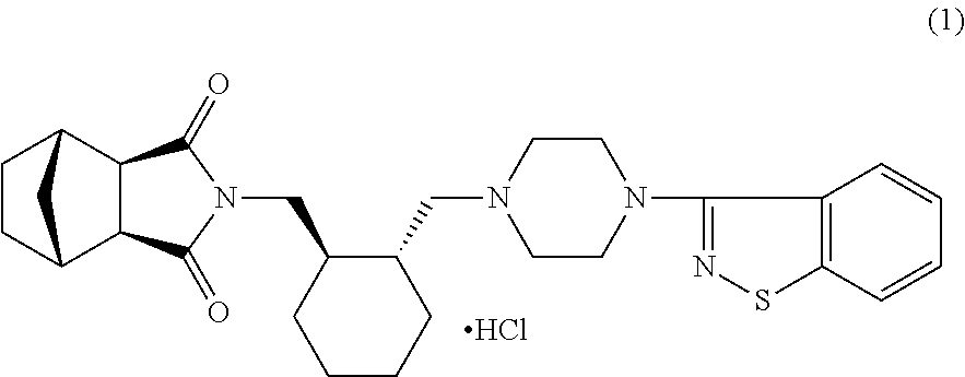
C1CC2C3C(C1C2)C(=O)N(CC1CCCCC1CN1CCN(C2=NSC4=C2C=CC=C4)CC1)C3=O.Cl
